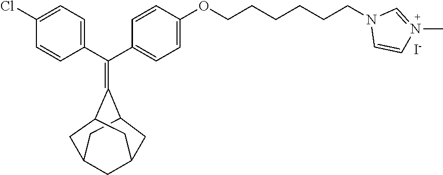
ClC1=CC=C(C(C2=CC=C(OCCCCCCN3C=CN(C)=C3)C=C2)=C2C3CC4CC2CC(C3)C4)C=C1.[I-]
